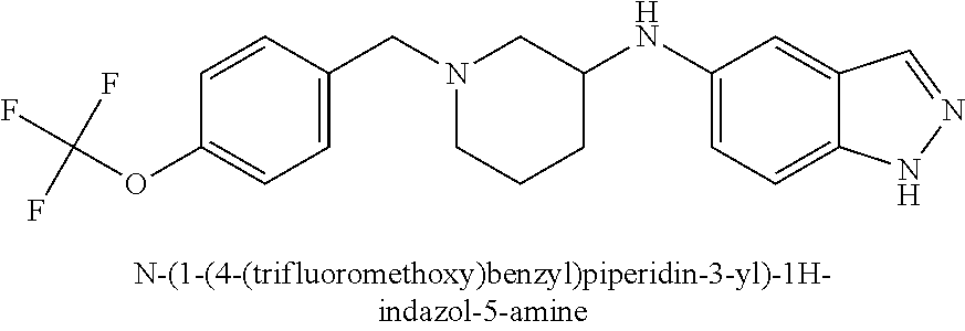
N1(CC2=CC=C(OC(F)(F)F)C=C2)CCCC(NC2=CC=C3C(=C2)C=NN3)C1
